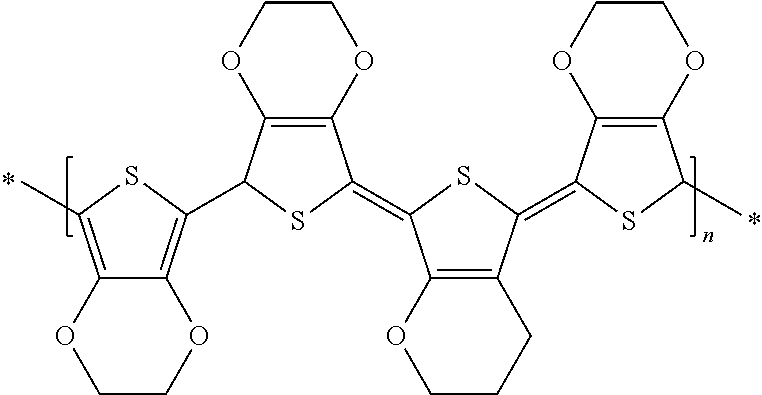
C12=C(C)SC(C3C4=C(C(=C5C6=C(C(=C7C8=C(C(C)S7)OCCO8)S5)CCCO6)S3)OCCO4)=C1OCCO2
